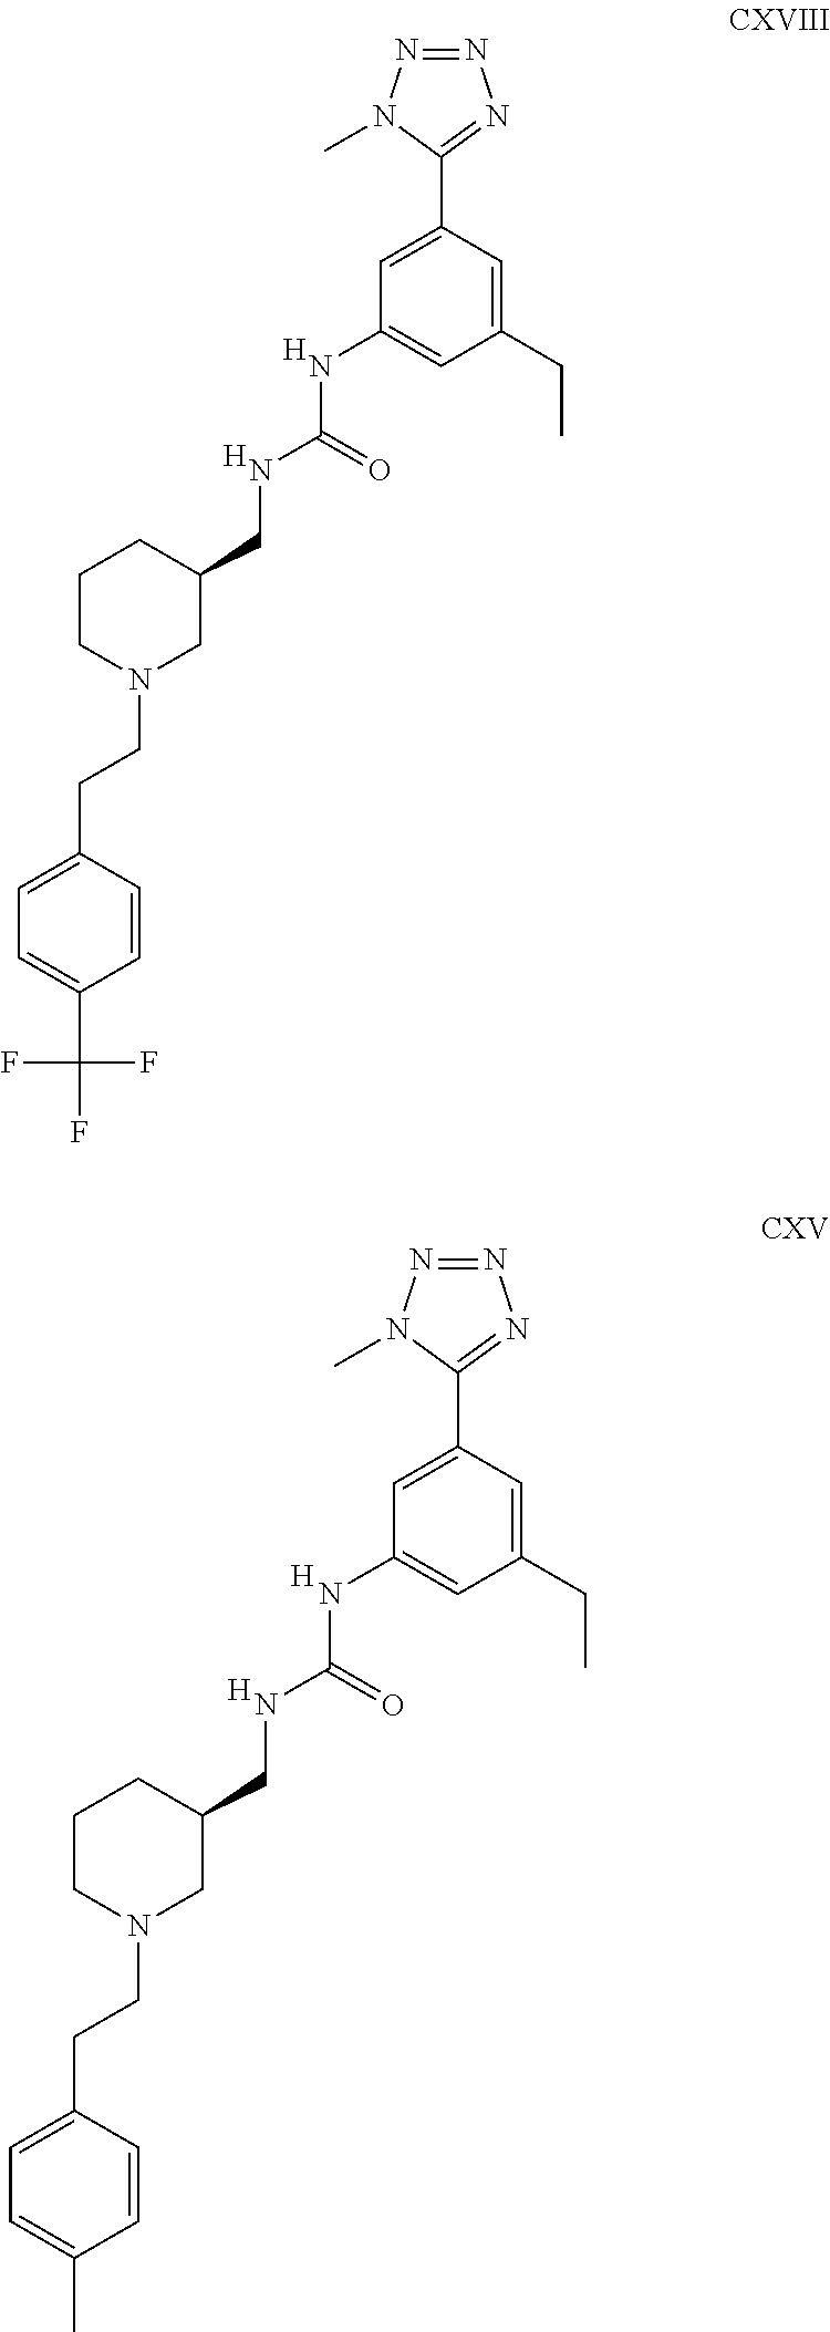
[H].[H].C1(CCN2CC(CNC(=O)NC3=CC(CC)=CC(C4=NN=NN4C)=C3)CCC2)=CC=C(C(F)(F)F)C=C1.[H].[H].C1(CCN2CC(CNC(=O)NC3=CC(CC)=CC(C4=NN=NN4C)=C3)CCC2)=CC=C(C)C=C1
